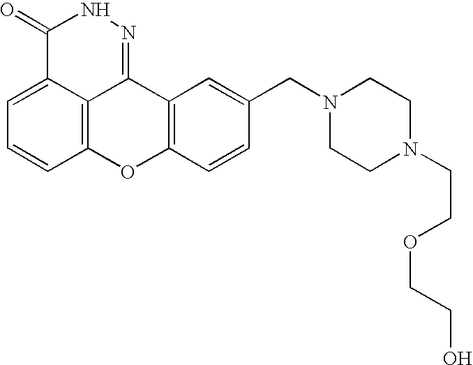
C1=C2C3=C(C=C1)OC1=C(C3=NNC2=O)C=C(CN2CCN(CCOCCO)CC2)C=C1
